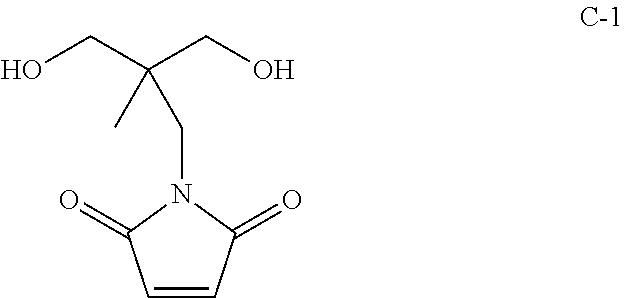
C1=CC(=O)N(CC(C)(CO)CO)C1=O
